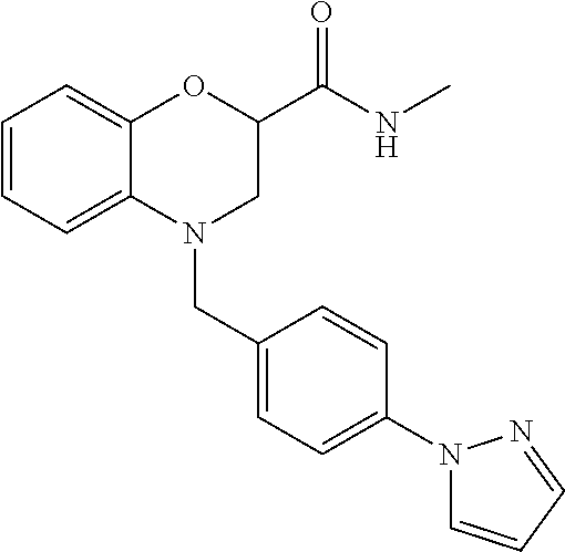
C1=CC=C2C(=C1)OC(C(NC)=O)CN2CC1=CC=C(N2C=CC=N2)C=C1
